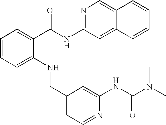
C1=C(NCC2=CC=NC(NC(N(C)C)=O)=C2)C(C(NC2=NC=C3C(=C2)C=CC=C3)=O)=CC=C1
